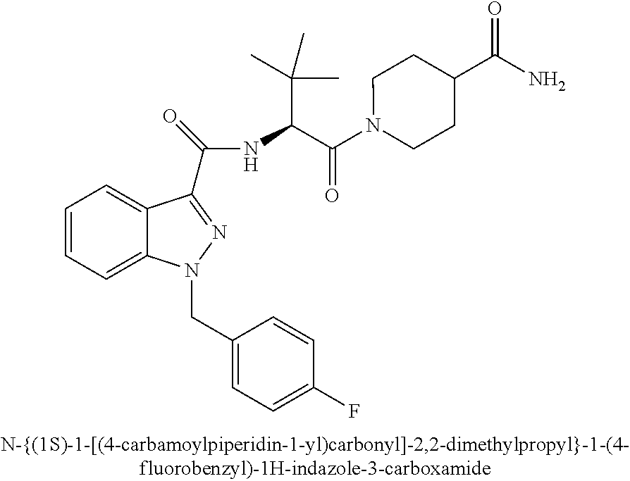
C1=CC=C2C(=C1)C(C(=O)NC(C(N1CCC(C(N)=O)CC1)=O)C(C)(C)C)=NN2CC1=CC=C(F)C=C1
